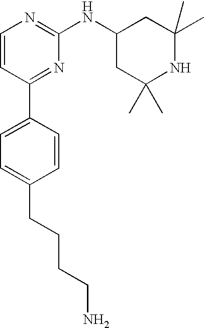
C1=CC(C2=CC=C(CCCCN)C=C2)=NC(NC2CC(C)(C)NC(C)(C)C2)=N1
